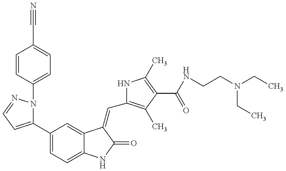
C1(C2=CC=C3C(=C2)C(=CC2=C(C)C(C(=O)NCCN(CC)CC)=C(C)N2)C(=O)N3)=CC=NN1C1=CC=C(C#N)C=C1
